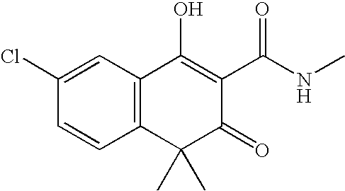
C1=C(Cl)C=CC2=C1C(O)=C(C(NC)=O)C(=O)C2(C)C
